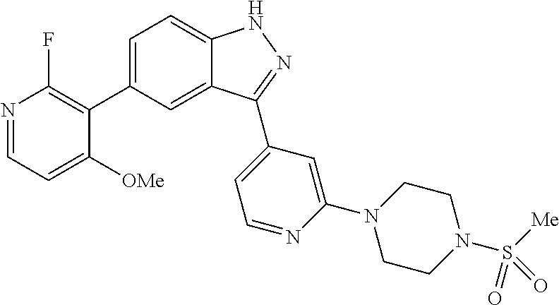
C1=C(C2=C(F)N=CC=C2[OMe])C=C2C(=C1)NN=C2C1=CC=NC(N2CCN(S(=O)(=O)[Me])CC2)=C1
